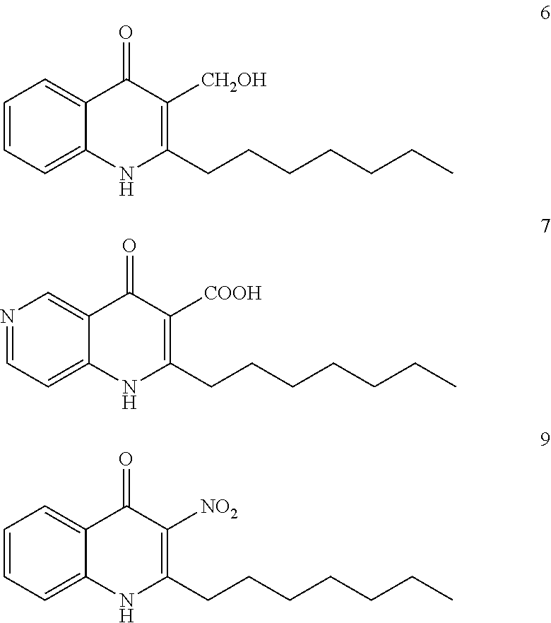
C1=CC=C2C(=C1)C(=O)C([CH2OH])=C(CCCCCCC)N2.N1=CC=C2C(=C1)C(=O)C([COOH])=C(CCCCCCC)N2.C1=CC=C2C(=C1)C(=O)C([NO2])=C(CCCCCCC)N2
